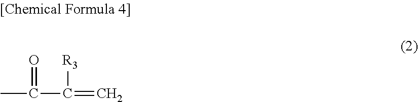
CC(=O)C([R3])=C
